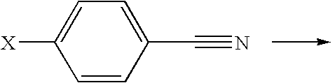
C1=CC(C#N)=CC=C1[X]
